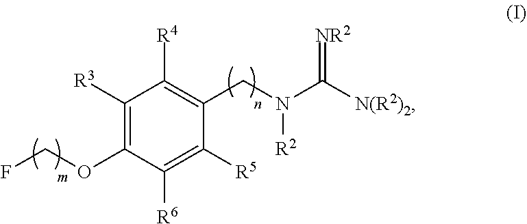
C1([R3])=C(OCF)C([R6])=C([R5])C(CN(C([N(R2)2])=[NR2])[R2])=C1[R4]
